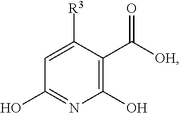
C1(O)=NC(O)=C(C([OH])=O)C([R3])=C1
